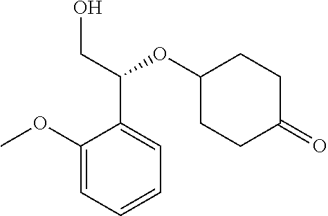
C1(OC)=CC=CC=C1C(CO)OC1CCC(=O)CC1
